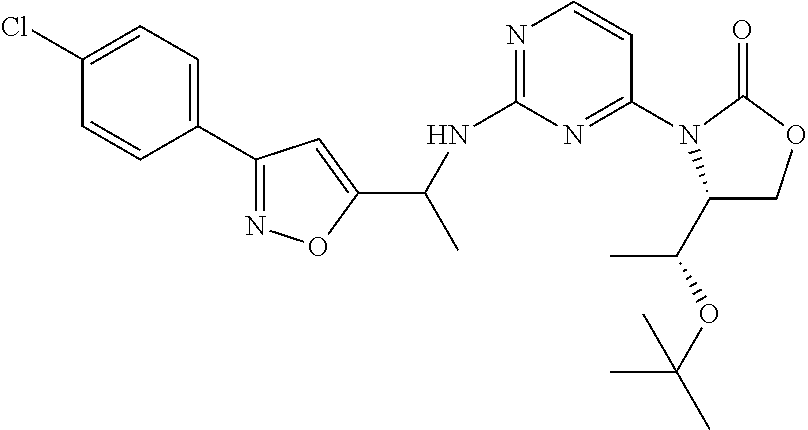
N1=C(C2=CC=C(Cl)C=C2)C=C(C(NC2=NC=CC(N3C(C(C)OC(C)(C)C)COC3=O)=N2)C)O1
